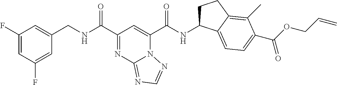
C1(F)=CC(F)=CC(CNC(C2=NC3=NC=NN3C(C(NC3CCC4=C(C)C(C(OCC=C)=O)=CC=C34)=O)=C2)=O)=C1
